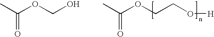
CC(OCCO[H])=O.CC(OCO)=O
